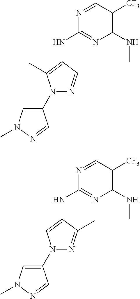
C1=NC(NC2=C(C)N(C3=CN(C)N=C3)N=C2)=NC(NC)=C1[CF3].C1=NC(NC2=CN(C3=CN(C)N=C3)N=C2C)=NC(NC)=C1[CF3]
